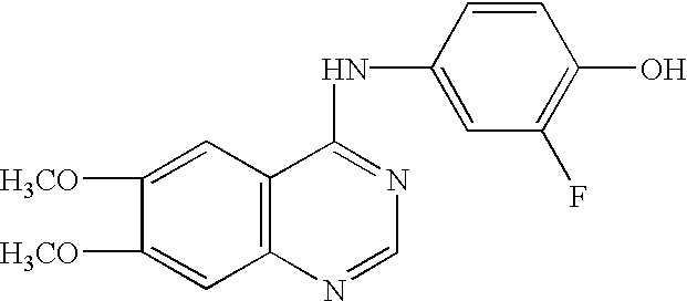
C1([H3CO])=CC2=C(C=C1[H3CO])C(NC1=CC(F)=C(O)C=C1)=NC=N2
